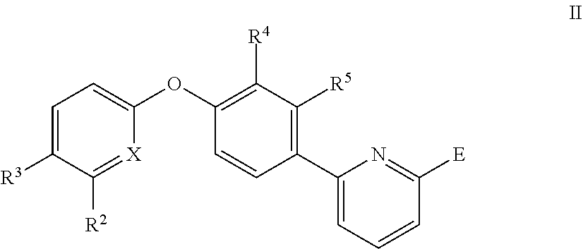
C1=C([R3])C([R2])=[X]C(OC2=C([R4])C([R5])=C(C3=CC=CC([E])=N3)C=C2)=C1
